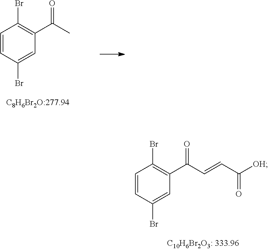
C1=CC(Br)=CC(C(C)=O)=C1Br.C1=CC(Br)=CC(C(C=CC([OH])=O)=O)=C1Br
